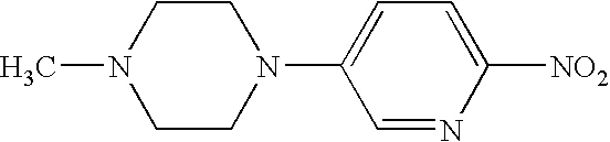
CN1CCN(C2=CC=C([NO2])N=C2)CC1
